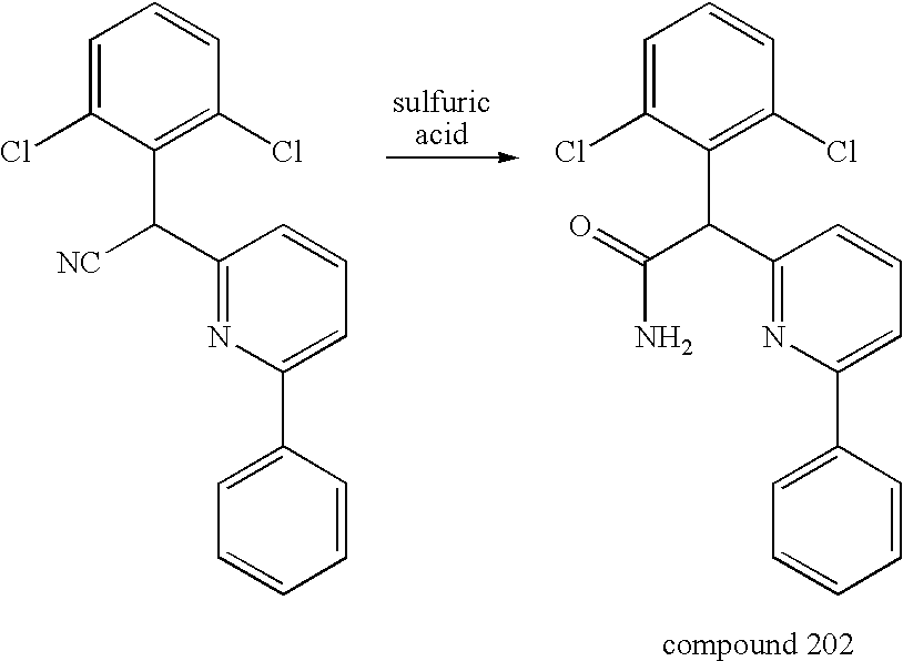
C1=C(Cl)C(C(C2=NC(C3=CC=CC=C3)=CC=C2)[NC])=C(Cl)C=C1.C1=C(Cl)C(C(C2=NC(C3=CC=CC=C3)=CC=C2)C(=O)N)=C(Cl)C=C1
